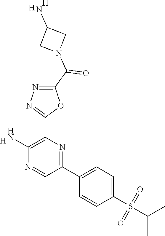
[H].C1(N)=C(C2=NN=C(C(N3CC(N)C3)=O)O2)N=C(C2=CC=C(S(=O)(=O)C(C)C)C=C2)C=N1.[H].[H]
